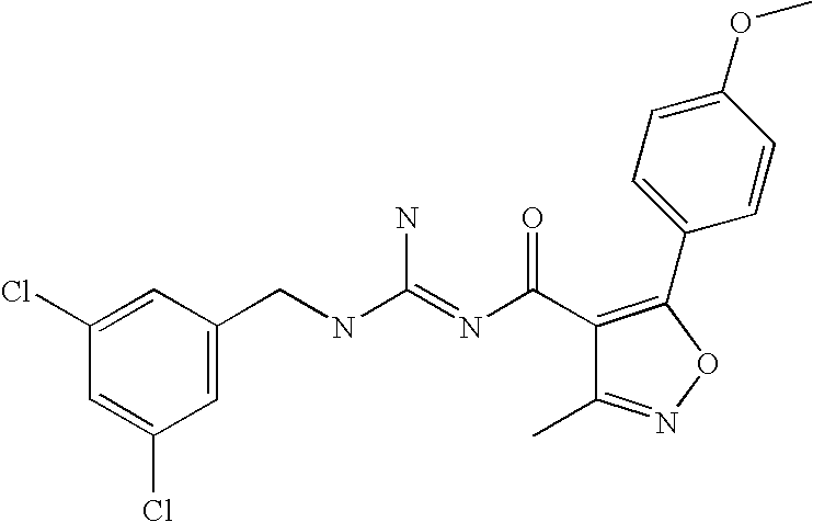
C1(Cl)=CC(CNC(=NC(C2=C(C3=CC=C(OC)C=C3)ON=C2C)=O)N)=CC(Cl)=C1
